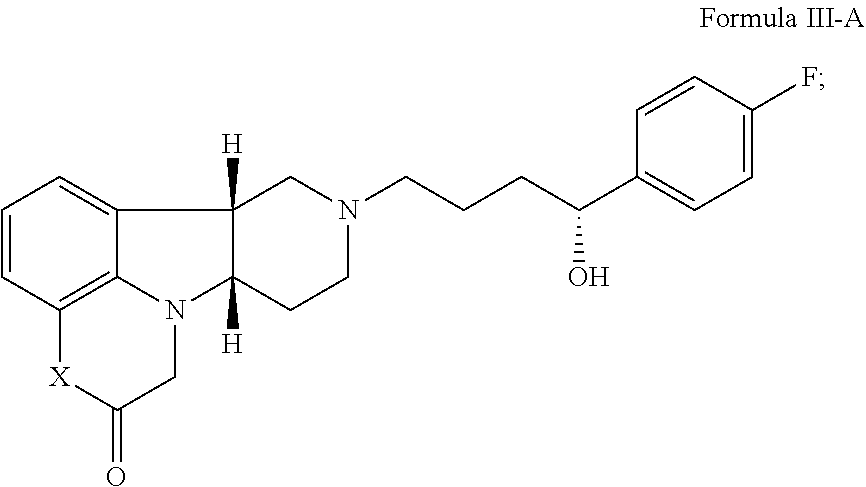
N1(CCCC(C2=CC=C(F)C=C2)O)CC2([H])C3=CC=CC4=C3N(C2([H])CC1)CC(=O)[X]4
